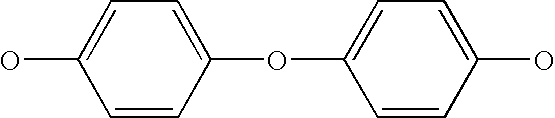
C1=CC(OC2=CC=C(O)C=C2)=CC=C1O
